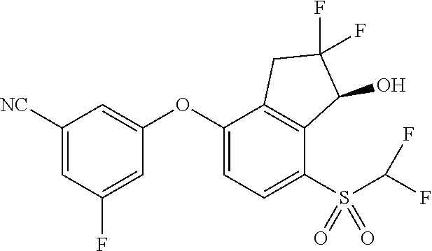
C1(OC2=CC([NC])=CC(F)=C2)=CC=C(S(C(F)F)(=O)=O)C2=C1CC(F)(F)C2O
